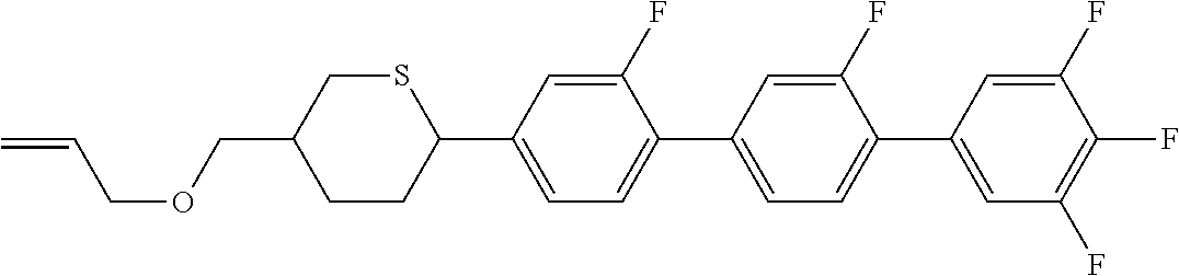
S1CC(COCC=C)CCC1C1=CC=C(C2=CC=C(C3=CC(F)=C(F)C(F)=C3)C(F)=C2)C(F)=C1
